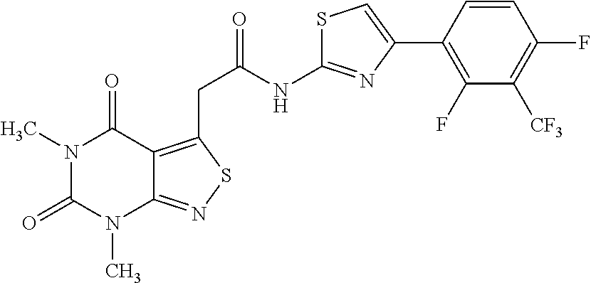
N1(C)C(=O)N(C)C2=NSC(CC(NC3=NC(C4=C(F)C([CF3])=C(F)C=C4)=CS3)=O)=C2C1=O
